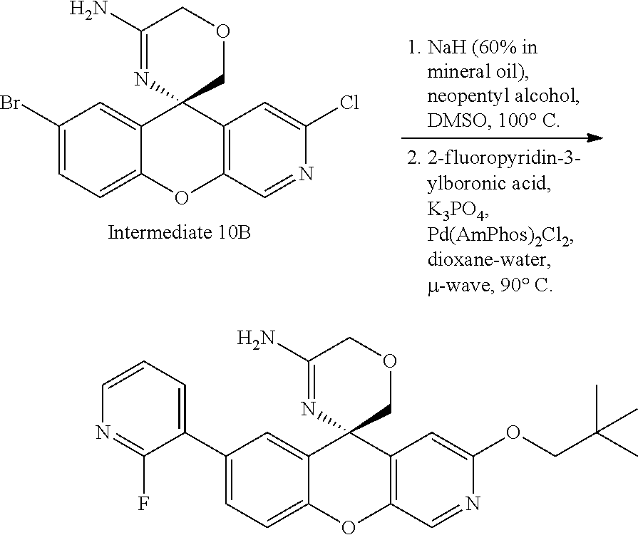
C1(Br)=CC=C2C(=C1)C1(C3=C(O2)C=NC(Cl)=C3)COCC(N)=N1.C1(C2=CC=CN=C2F)=CC=C2C(=C1)C1(C3=C(O2)C=NC(OCC(C)(C)C)=C3)COCC(N)=N1
